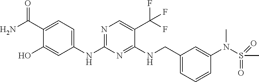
N(C1=NC=C(C(F)(F)F)C(NCC2=CC=CC(N(S(=O)(=O)C)C)=C2)=N1)C1=CC=C(C(N)=O)C(O)=C1
